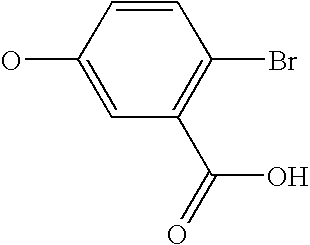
OC1=CC(C(=O)O)=C(Br)C=C1
